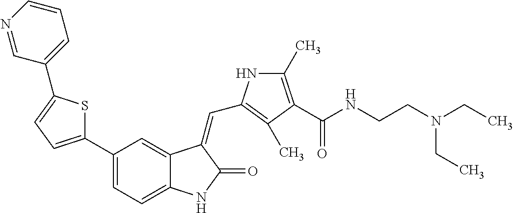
S1C(C2=CC=C3C(=C2)C(=CC2=C(C)C(C(NCCN(CC)CC)=O)=C(C)N2)C(=O)N3)=CC=C1C1=CC=CN=C1
